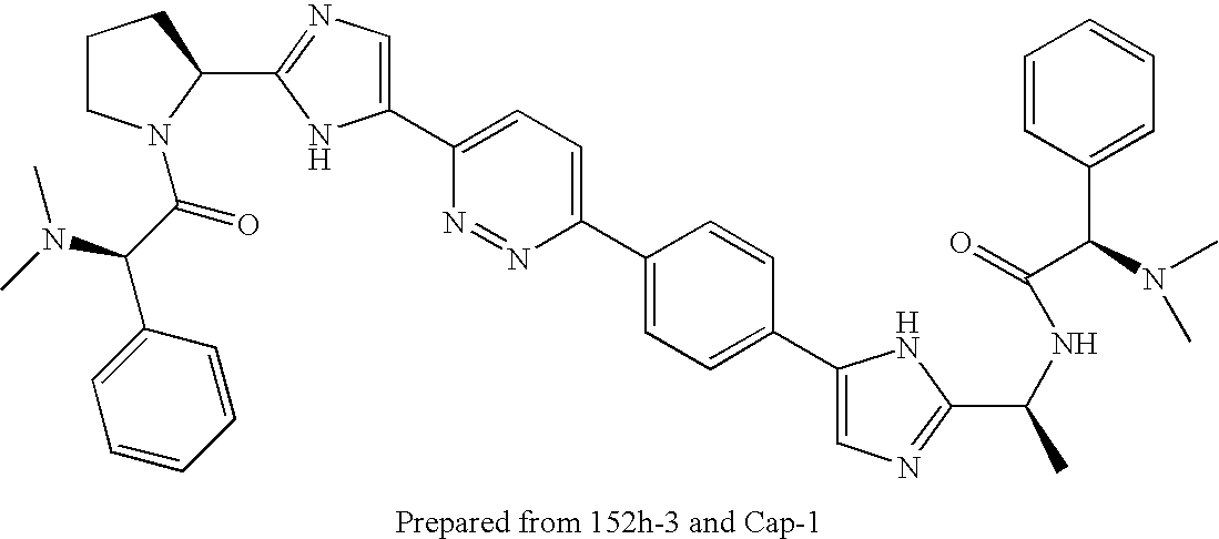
C1(C2=CC=C(C3=CC=C(C4=CN=C(C(C)NC(=O)C(C5=CC=CC=C5)N(C)C)N4)C=C3)N=N2)=CN=C(C2N(C(C(N(C)C)C3=CC=CC=C3)=O)CCC2)N1
